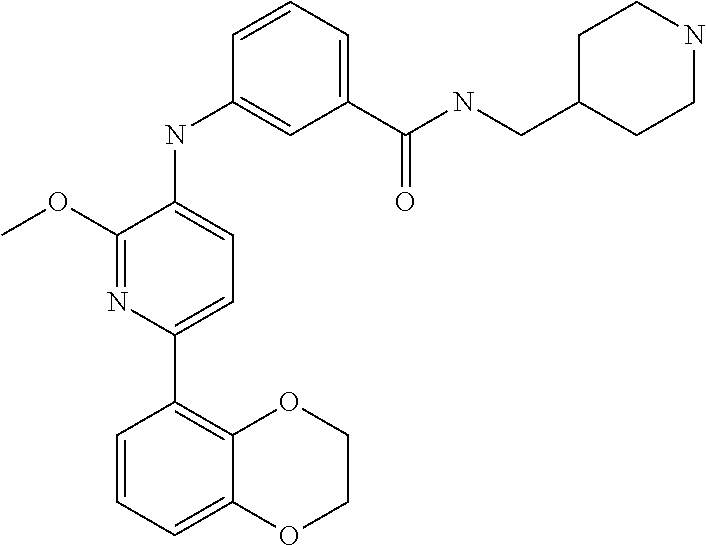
C1=CC=C2C(=C1C1=CC=C(NC3=CC(C(NCC4CCNCC4)=O)=CC=C3)C(OC)=N1)OCCO2
